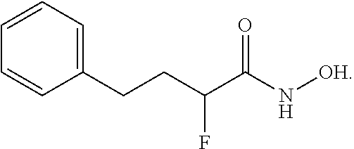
C1(CCC(C(N[OH])=O)F)=CC=CC=C1
